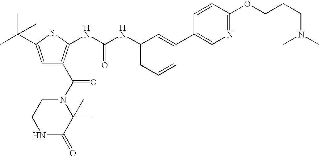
C1(NC(NC2=C(C(N3CCNC(=O)C3(C)C)=O)C=C(C(C)(C)C)S2)=O)=CC=CC(C2=CN=C(OCCCN(C)C)C=C2)=C1
